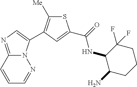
N12C(=NC=C1C1=C([Me])SC(C(=O)NC3C(N)CCCC3(F)F)=C1)C=CC=N2
